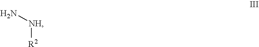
N[NH][R2]
